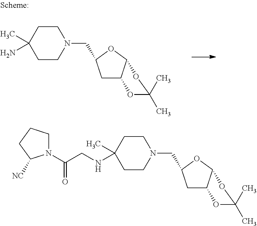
C(C1CC2C(OC(C)(C)O2)O1)N1CCC(C)(NCC(N2CCCC2[NC])=O)CC1.C(C1CC2C(OC(C)(C)O2)O1)N1CCC(C)(N)CC1
